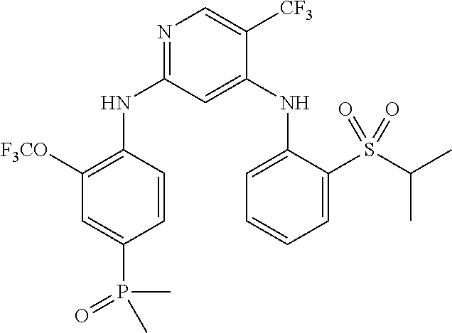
C1=CC(NC2=NC=C([CF3])C(NC3=CC=CC=C3S(C(C)C)(=O)=O)=C2)=C([F3CO])C=C1P(C)(=O)C
